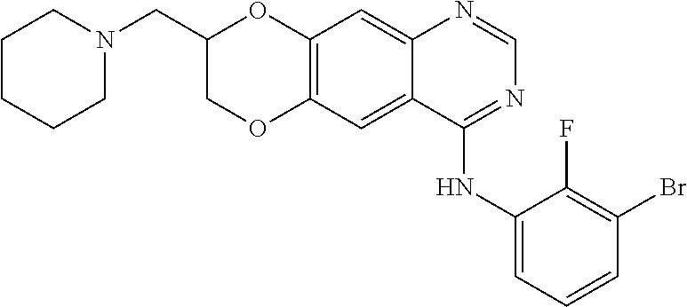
C12=C(C=C3C(=C1)N=CN=C3NC1=CC=CC(Br)=C1F)OCC(CN1CCCCC1)O2
